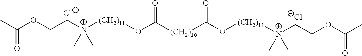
C(=O)(C)OCC[N+]([(CH2)11]OC([(CH2)16]C(O[(CH2)11][N+](CCOC(C)=O)(C)C)=O)=O)(C)C.[Cl-].[Cl-]
